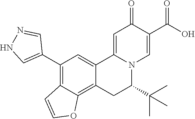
O=C1C(C(O)=O)=CN2C(=C1)C1=CC(C3=CNN=C3)=C3C(=C1CC2C(C)(C)C)OC=C3
